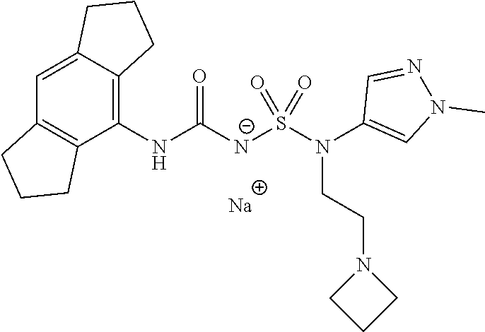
C1(NC([N-]S(N(C2=CN(C)N=C2)CCN2CCC2)(=O)=O)=O)=C2C(=CC3=C1CCC3)CCC2.[Na]
